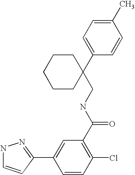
N1C=CC(C2=CC(C(NCC3(C4=CC=C(C)C=C4)CCCCC3)=O)=C(Cl)C=C2)=N1
